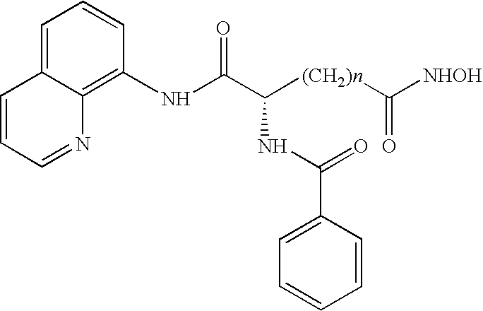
C1(NC(C([(CH2)n]C([NHOH])=O)NC(=O)C2=CC=CC=C2)=O)=C2C(=CC=C1)C=CC=N2
